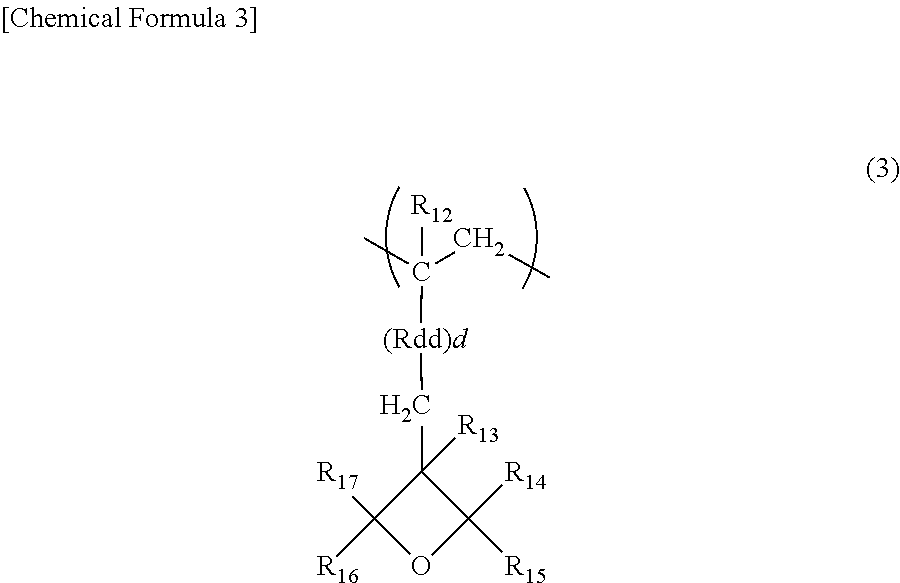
[(Rdd)d](CC1([R13])C([R17])([R16])OC1([R14])[R15])C(C)([R12])CC
